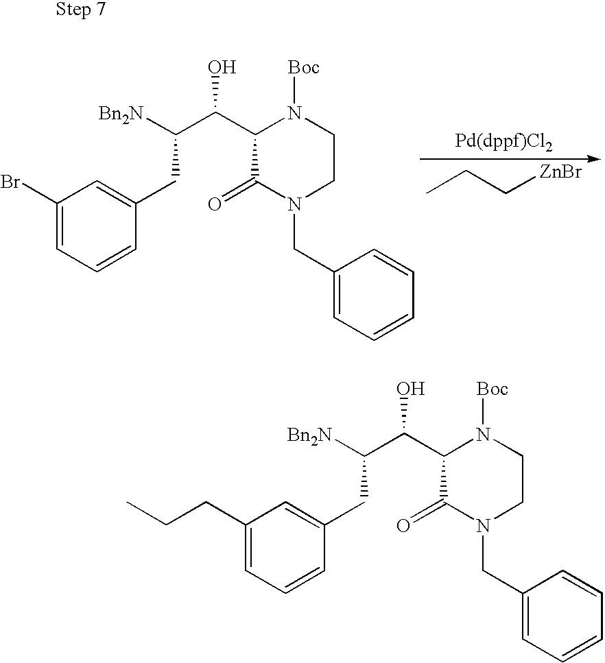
C1=C(CC(C(C2N([Boc])CCN(CC3=CC=CC=C3)C2=O)O)[Bn2N])C=CC=C1CCC.C1=C(CC(C(C2N([Boc])CCN(CC3=CC=CC=C3)C2=O)O)[Bn2N])C=CC=C1Br.CCC[ZnBr]
